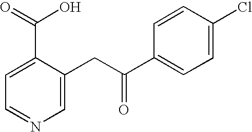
C1=C(CC(C2=CC=C(Cl)C=C2)=O)C(C(=O)O)=CC=N1
